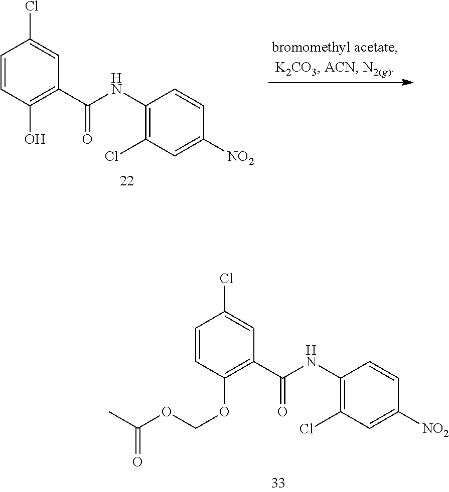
C1=CC(Cl)=CC(C(NC2=C(Cl)C=C([NO2])C=C2)=O)=C1O.C1=CC(Cl)=CC(C(NC2=C(Cl)C=C([NO2])C=C2)=O)=C1OCOC(C)=O
